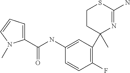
C1(NC(C2=CC=CN2C)=O)=CC(C2(C)N=C(N)SCC2)=C(F)C=C1
